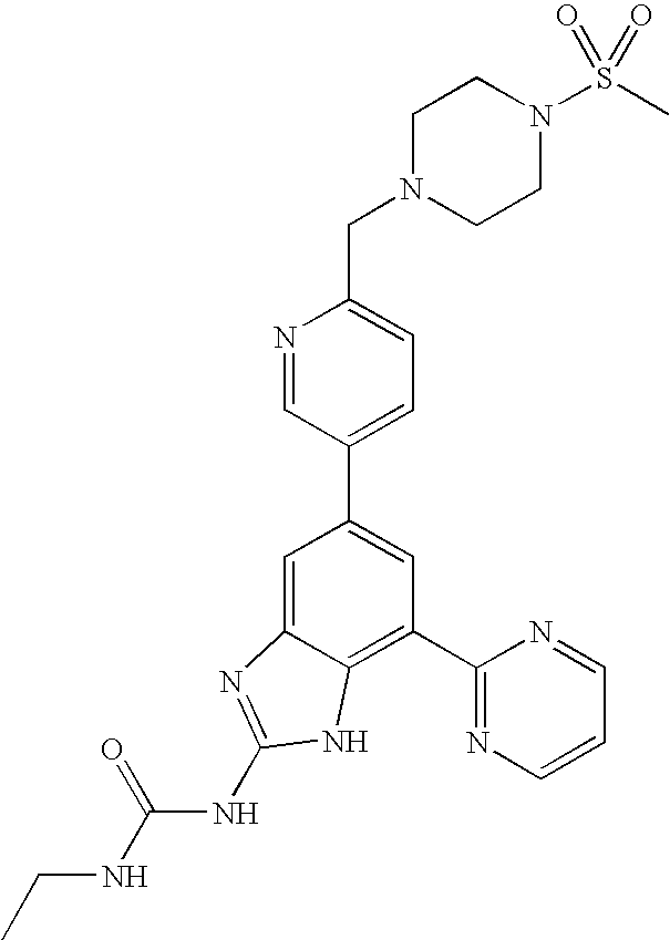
N1=CC(C2=CC(C3=NC=CC=N3)=C3C(=C2)N=C(NC(NCC)=O)N3)=CC=C1CN1CCN(S(C)(=O)=O)CC1
